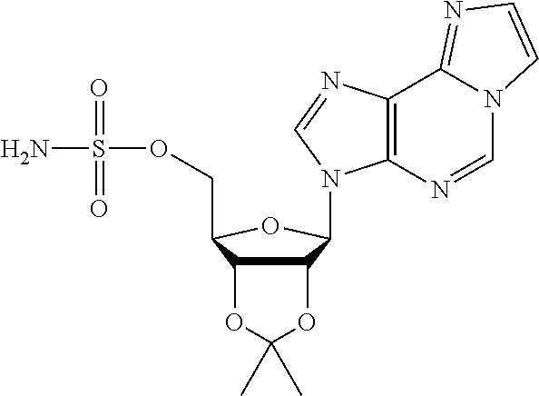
C12=C(N=CN3C1=NC=C3)N(C1C3C(C(COS(N)(=O)=O)O1)OC(C)(C)O3)C=N2
